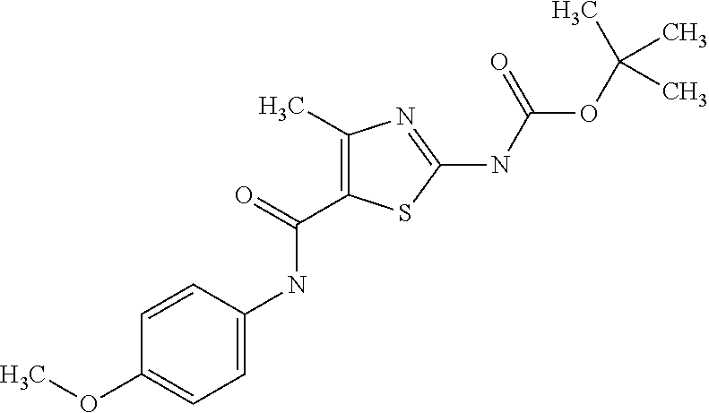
C1(C)=C(C(=O)NC2=CC=C(OC)C=C2)SC(NC(OC(C)(C)C)=O)=N1
